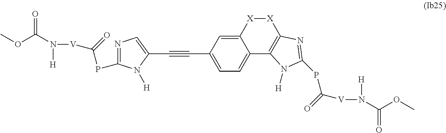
COC(N([H])[V]C(=O)PC1=NC=C(C#CC2=CC=C3C(=C2)[X][X]C2=C3N([H])C(PC([V]N([H])C(OC)=O)=O)=N2)N1[H])=O
